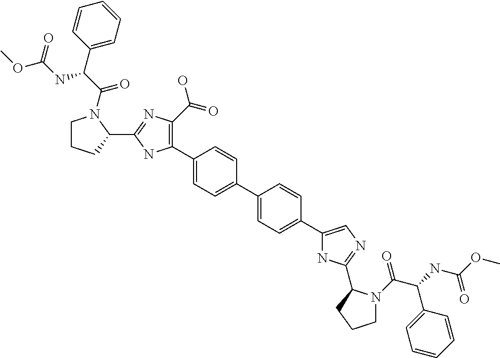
C1(C2=C(C(=O)O)N=C(C3N(C(C(C4=CC=CC=C4)NC(OC)=O)=O)CCC3)N2)=CC=C(C2=CC=C(C3=CN=C(C4N(C(C(NC(OC)=O)C5=CC=CC=C5)=O)CCC4)N3)C=C2)C=C1
